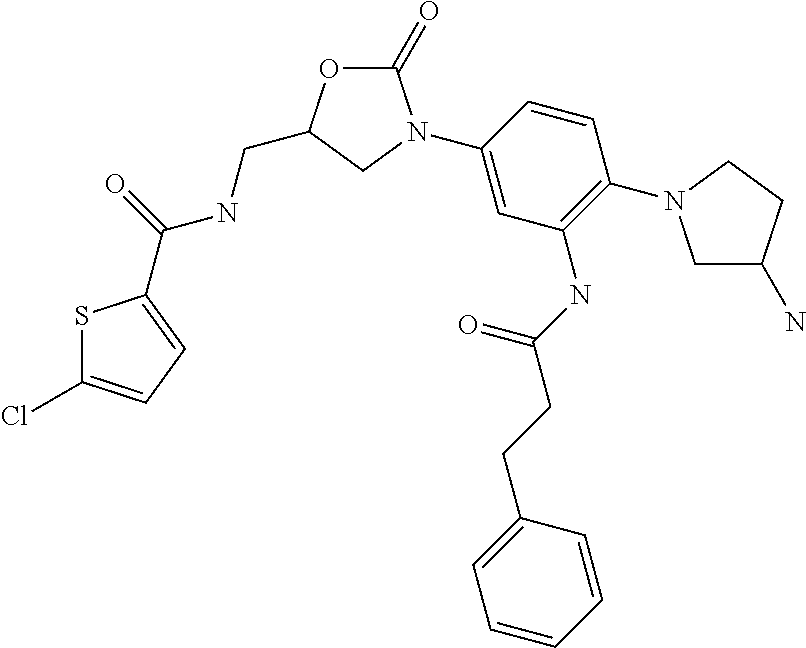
C1(=O)OC(CNC(=O)C2=CC=C(Cl)S2)CN1C1=CC(NC(CCC2=CC=CC=C2)=O)=C(N2CC(N)CC2)C=C1
